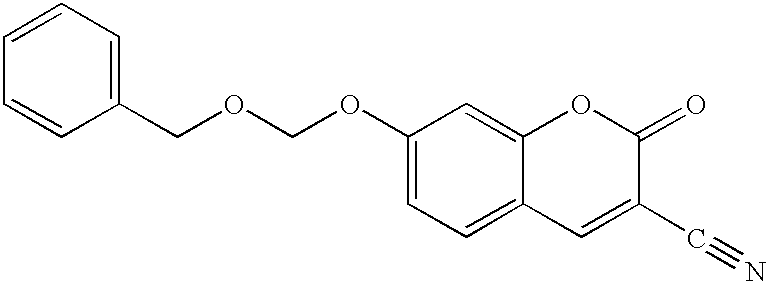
O(COC1=CC=C2C(=C1)OC(=O)C(C#N)=C2)CC1=CC=CC=C1
